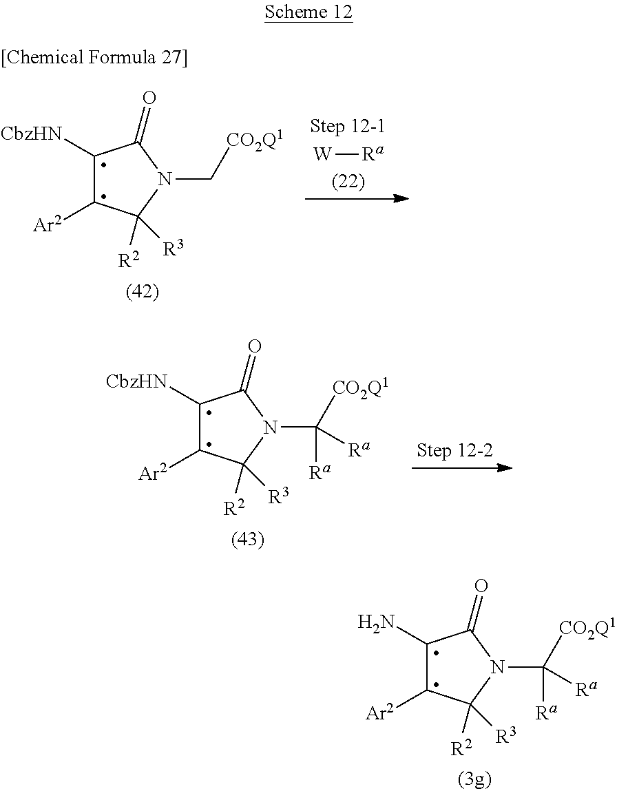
C1([CbzHN])C([Ar2])C([R2])([R3])N(C[CO2Q1])C1=O.[W][Ra].C1([CbzHN])C([Ar2])C([R2])([R3])N(C([CO2Q1])([Ra])[Ra])C1=O.C1(N)C([Ar2])C([R2])([R3])N(C([CO2Q1])([Ra])[Ra])C1=O
